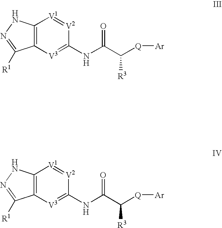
C12=C([V3]=C(NC(C([Q][Ar])[R3])=O)[V2]=[V1]1)C([R1])=NN2.C12=C([V3]=C(NC(C([Q][Ar])[R3])=O)[V2]=[V1]1)C([R1])=NN2
